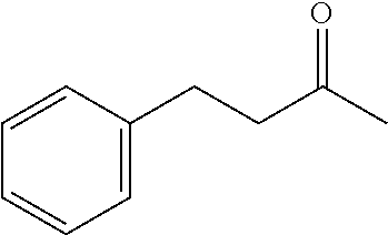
C1=C(CCC(C)=O)C=CC=C1
